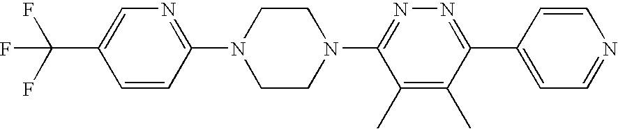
C1=CC(N2CCN(C3=NN=C(C4=CC=NC=C4)C(C)=C3C)CC2)=NC=C1C(F)(F)F
